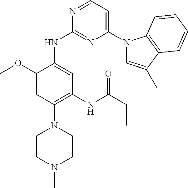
N1=CC=C(N2C=C(C)C3=C2C=CC=C3)N=C1NC1=CC(NC(C=C)=O)=C(N2CCN(C)CC2)C=C1OC
